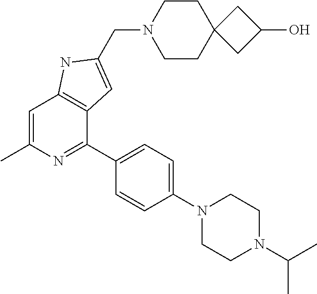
C1=C(C)N=C(C2=CC=C(N3CCN(C(C)C)CC3)C=C2)C2=C1NC(CN1CCC3(CC1)CC(O)C3)=C2
